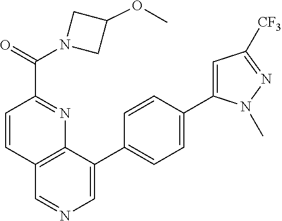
C12=C(C(C3=CC=C(C4=CC([CF3])=NN4C)C=C3)=CN=C1)N=C(C(N1CC(OC)C1)=O)C=C2
